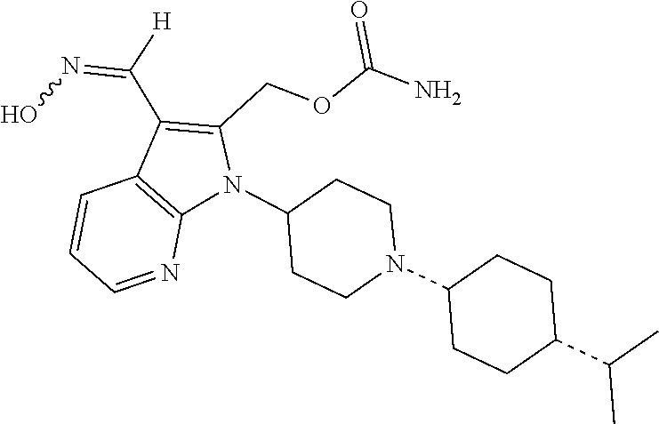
N1(C2CCN(C3CCC(C(C)C)CC3)CC2)C(COC(N)=O)=C(C([H])=NO)C2=C1N=CC=C2
